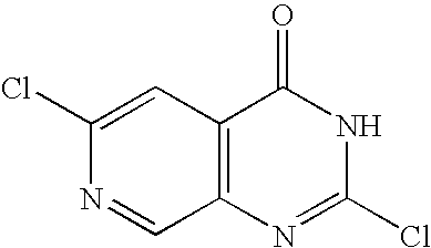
C1(Cl)=CC2=C(C=N1)N=C(Cl)NC2=O
